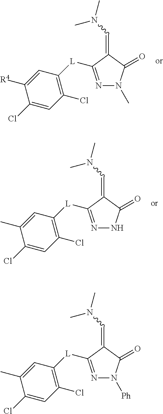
N1=C([L]C2=C(Cl)C=C(Cl)C(C)=C2)C(=CN(C)C)C(=O)N1[Ph].N1=C([L]C2=C(Cl)C=C(Cl)C([R4])=C2)C(=CN(C)C)C(=O)N1C.N1=C([L]C2=C(Cl)C=C(Cl)C(C)=C2)C(=CN(C)C)C(=O)N1
